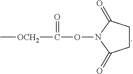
C1CC(=O)N(OC([OCH2]C)=O)C1=O
